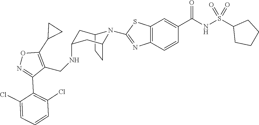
C12CCC(CC(NCC3=C(C4CC4)ON=C3C3=C(Cl)C=CC=C3Cl)C1)N2C1=NC2=C(C=C(C(NS(C3CCCC3)(=O)=O)=O)C=C2)S1
